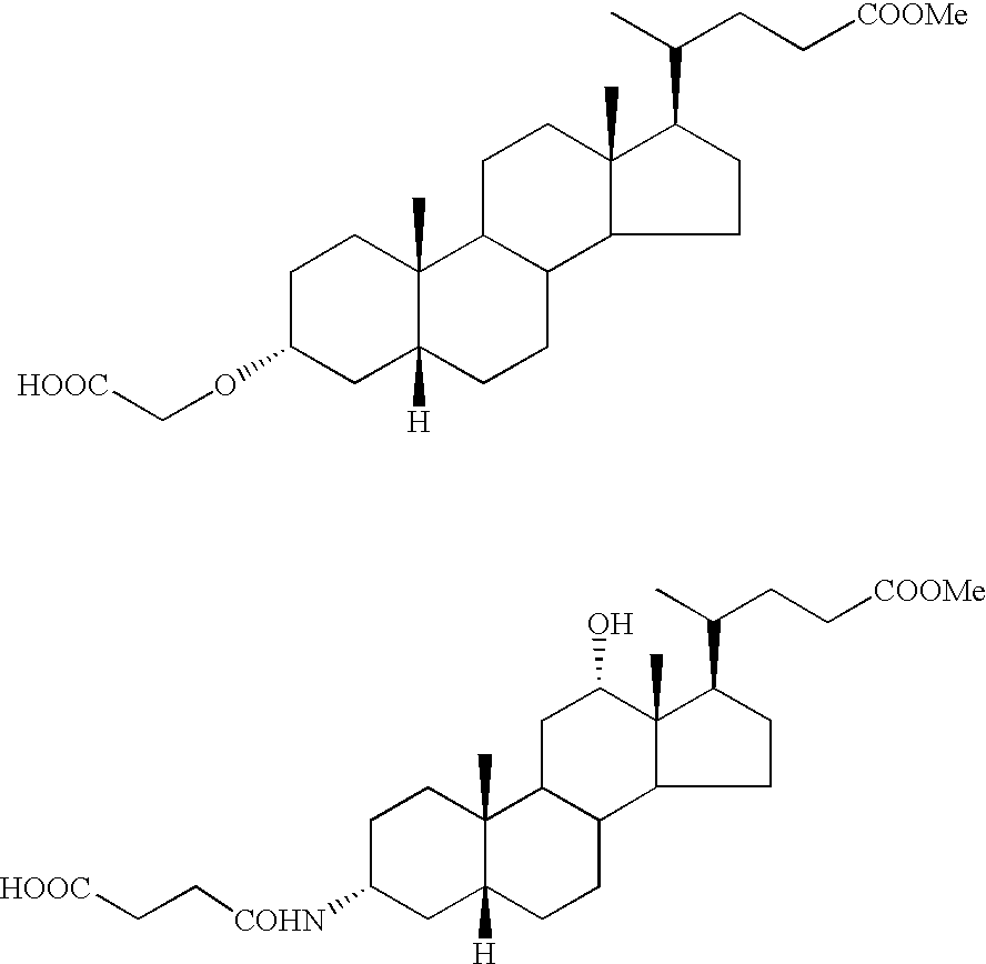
C1C(OC[HOOC])CC2([H])C(C)(C1)C1C(CC2)C2CCC(C(C)CC[COOMe])C2(C)CC1.C1C([COHN]CC[HOOC])CC2([H])C(C)(C1)C1C(CC2)C2CCC(C(C)CC[COOMe])C2(C)C(O)C1
